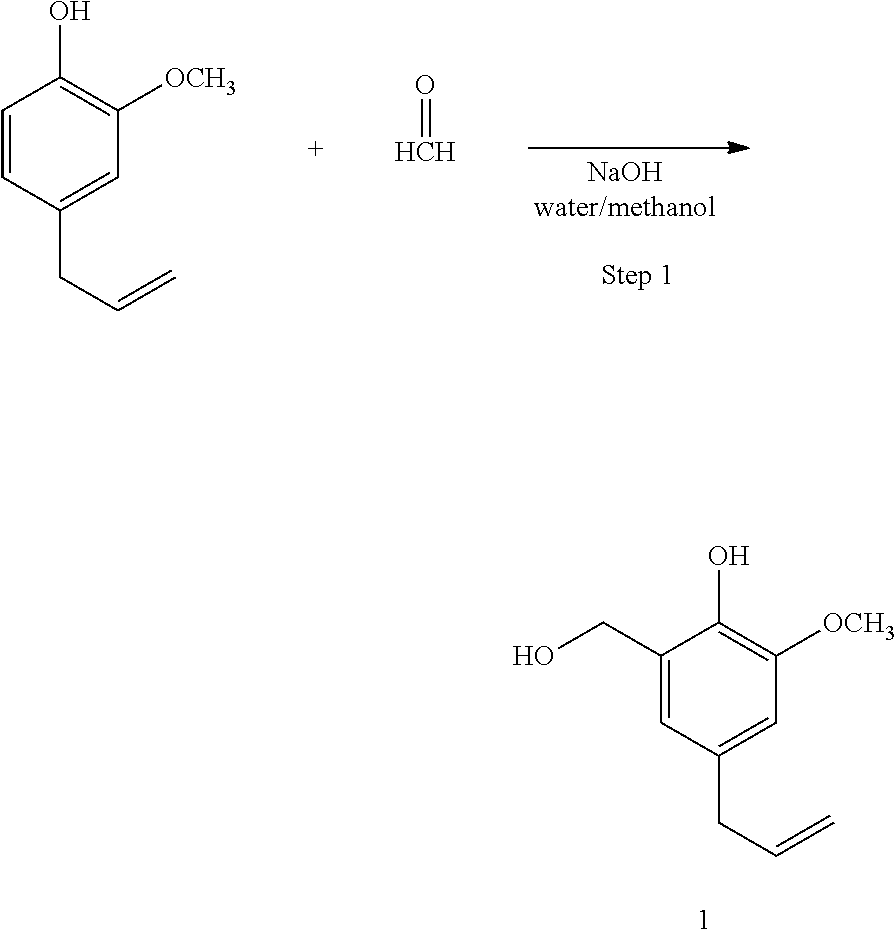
C1=CC(CC=C)=CC([OCH3])=C1O.[HCH]=O.C1(CO)=CC(CC=C)=CC([OCH3])=C1O
